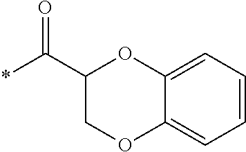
C1=CC=C2C(=C1)OCC(C(*)=O)O2
